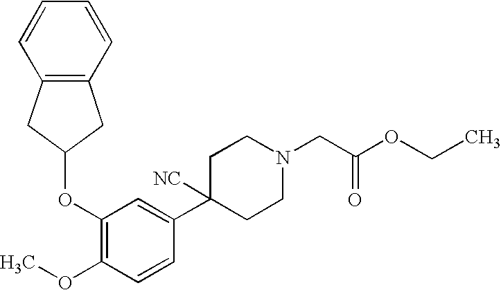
C1(OC2CC3=C(C2)C=CC=C3)=C(OC)C=CC(C2([NC])CCN(CC(OCC)=O)CC2)=C1
